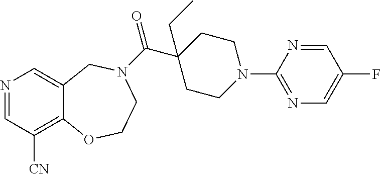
N1=CC([CN])=C2C(=C1)CN(C(C1(CC)CCN(C3=NC=C(F)C=N3)CC1)=O)CCO2
